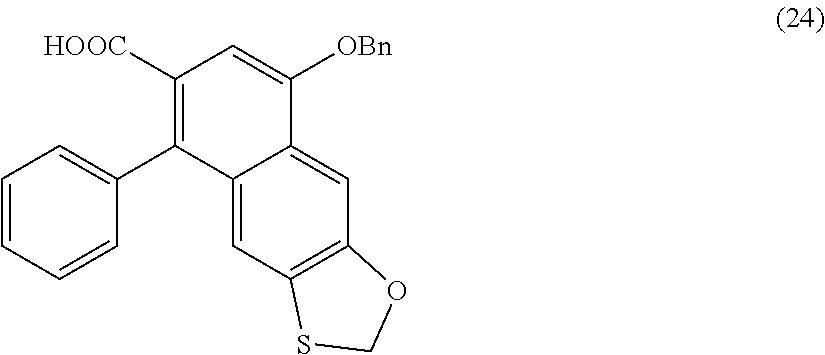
C1([HOOC])=C(C2=CC=CC=C2)C2=CC3=C(C=C2C([OBn])=C1)OCS3
